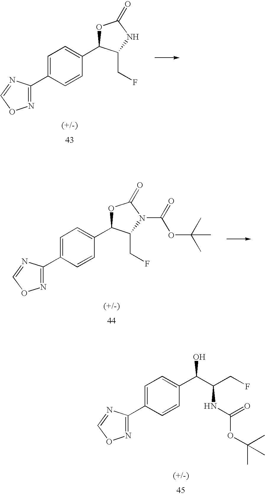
C1=C(C2=NOC=N2)C=CC(C2OC(=O)NC2CF)=C1.C1=C(C2=NOC=N2)C=CC(C2OC(=O)N(C(=O)OC(C)(C)C)C2CF)=C1.C1=C(C2=NOC=N2)C=CC(C(O)C(CF)NC(OC(C)(C)C)=O)=C1
